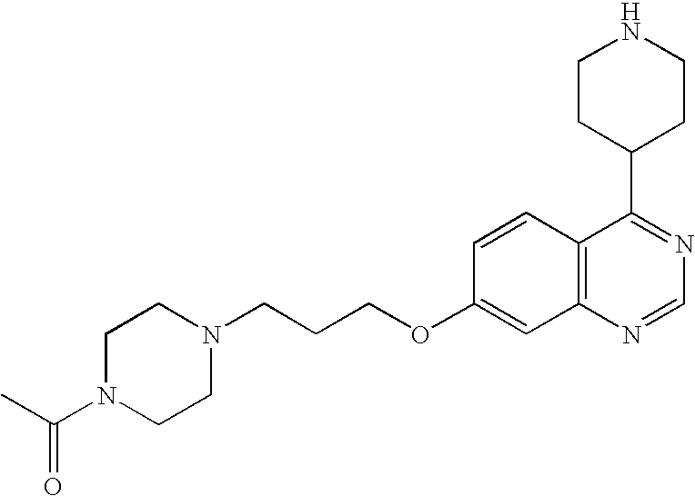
CC(=O)N1CCN(CCCOC2=CC3=C(C=C2)C(C2CCNCC2)=NC=N3)CC1
